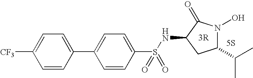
C1=CC(C2=CC=C(S(NC3CC(C(C)C)N(O)C3=O)(=O)=O)C=C2)=CC=C1[CF3].[5S]
